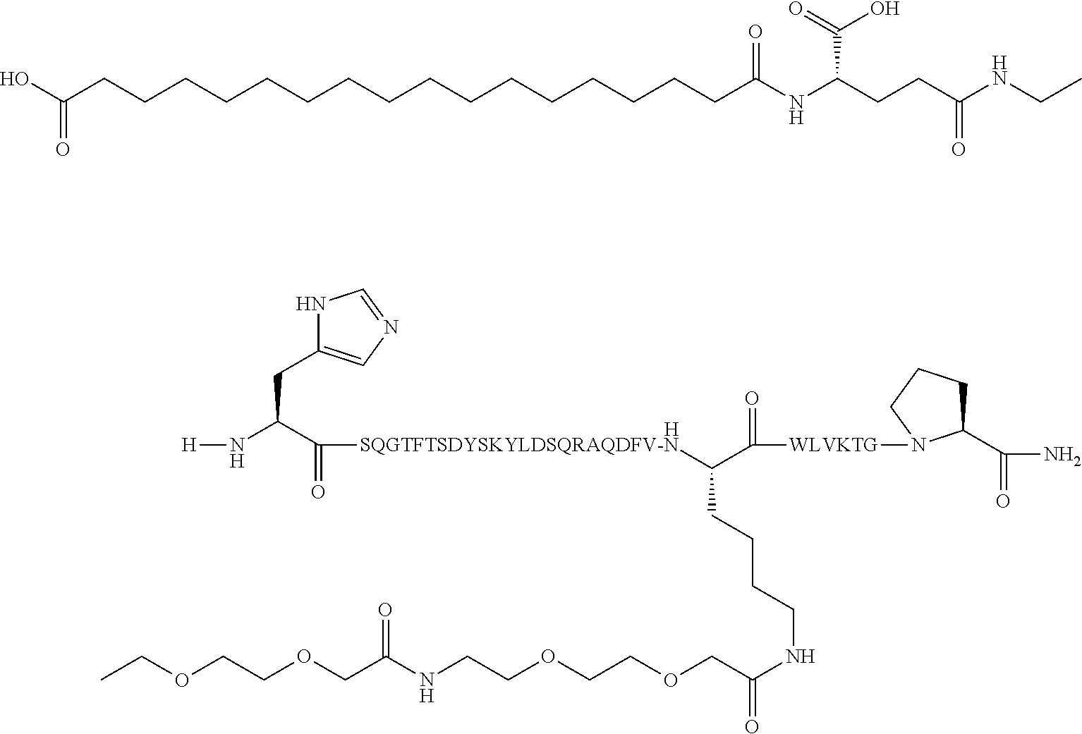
[H].C(NCCOCCOCC(=O)NCCCCC([SQGTFTSDYSKYLDSQRAQDFV-N]C(=O)C(N[H])CC1=CN=CN1)C([WLVKTG]N1C(C(N)=O)CCC1)=O)(=O)COCCOCC.C(CCCCCCC(NC(CCC(NCC)=O)C(O)=O)=O)CCCCCCCCCC(O)=O
